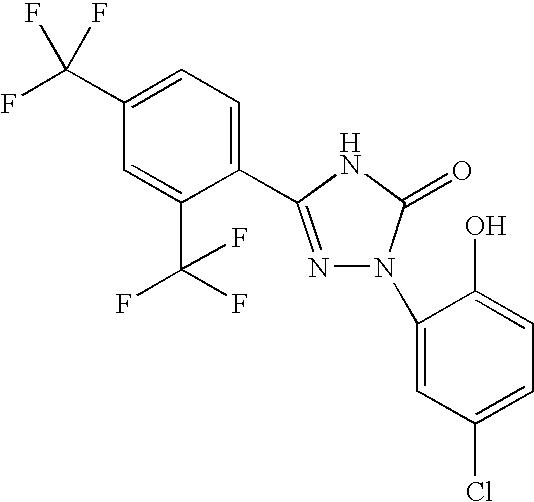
C1=C(C(F)(F)F)C(C2=NN(C3=CC(Cl)=CC=C3O)C(=O)N2)=CC=C1C(F)(F)F
